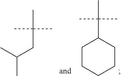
C(C)(C)CC(C)(C)C.C1CCCCC1C(C)(C)C
